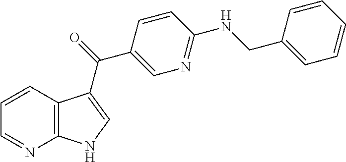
C12=C(C=CC=N1)C(C(=O)C1=CN=C(NCC3=CC=CC=C3)C=C1)=CN2
